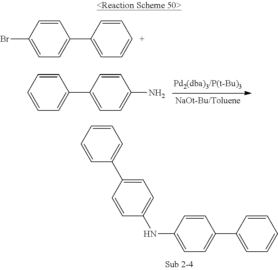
C1(N)=CC=C(C2=CC=CC=C2)C=C1.C1=CC(Br)=CC=C1C1=CC=[C+]C=C1.C1=CC(NC2=CC=C(C3=CC=CC=C3)C=C2)=CC=C1C1=CC=CC=C1
